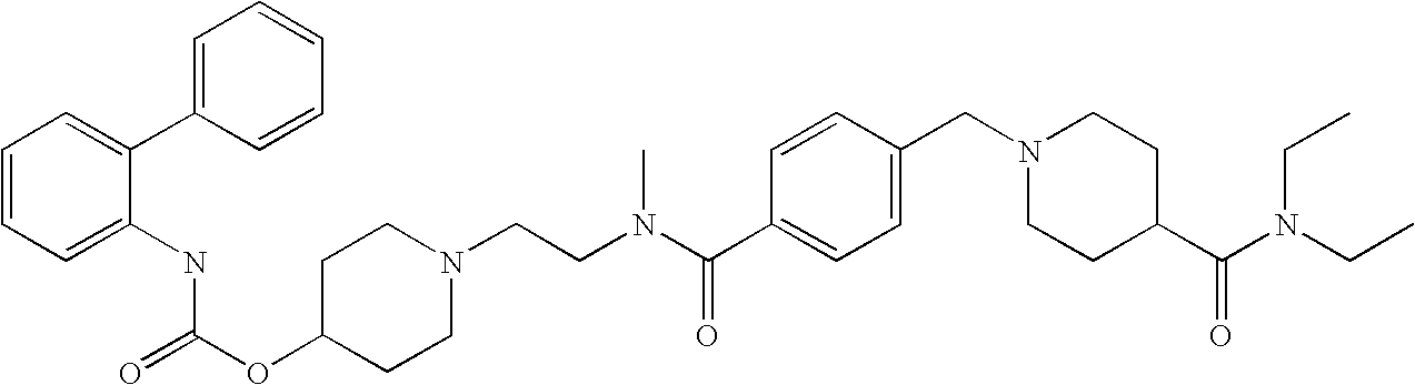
C1=CC=C(NC(OC2CCN(CCN(C(C3=CC=C(CN4CCC(C(N(CC)CC)=O)CC4)C=C3)=O)C)CC2)=O)C(C2=CC=CC=C2)=C1
